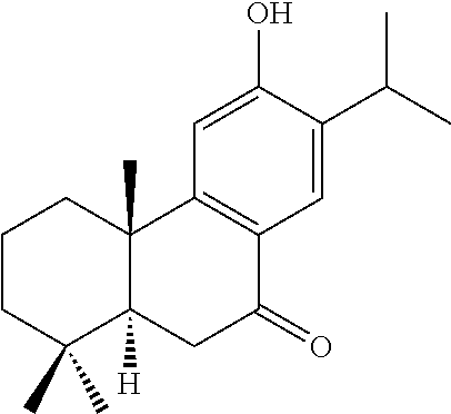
C1=C(O)C(C(C)C)=CC2=C1C1(C)C([H])(CC2=O)C(C)(C)CCC1
